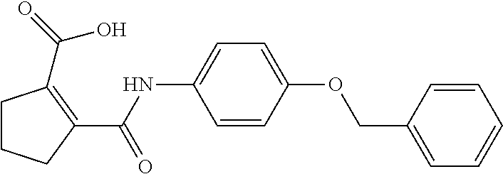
C1CCC(C(NC2=CC=C(OCC3=CC=CC=C3)C=C2)=O)=C1C(=O)O
